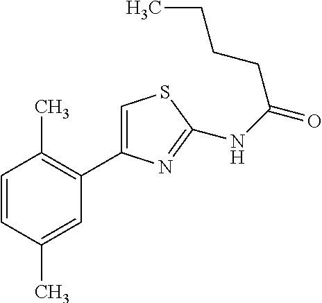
C1=CC(C)=CC(C2=CSC(NC(CCCC)=O)=N2)=C1C
